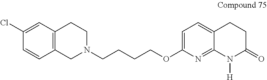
C12=C(CN(CCCCOC3=CC=C4C(=N3)N([H])C(=O)CC4)CC1)C=CC(Cl)=C2
